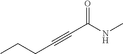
C(CC#CC(NC)=O)C
